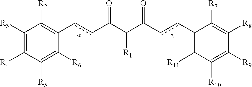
C1(ccC(C(C(ccC2=C([R2])C([R3])=C([R4])C([R5])=C2[R6])=O)[R1])=O)=C([R11])C([R10])=C([R9])C([R8])=C1[R7]
